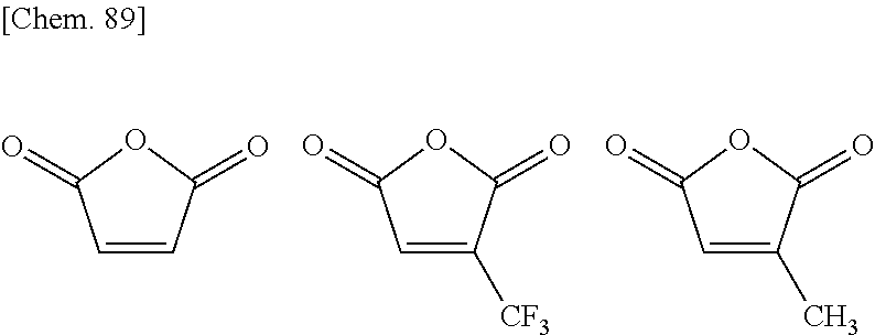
C1=C([CF3])C(=O)OC1=O.C1=CC(=O)OC1=O.C1=C(C)C(=O)OC1=O
